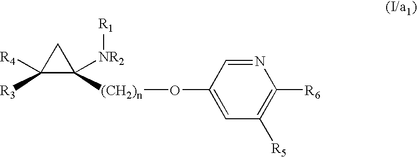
C1([R3])([R4])C([(CH2)n]OC2=CC([R5])=C([R6])N=C2)([NR2][R1])C1
